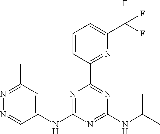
N1=C(C)C=C(NC2=NC(C3=NC(C(F)(F)F)=CC=C3)=NC(NC(C)C)=N2)C=N1
